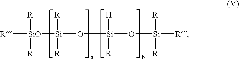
[R][SiO]([Si](O[Si]([H])([R])O[Si]([R])([R])[R])([R])[R])([R])[R]
